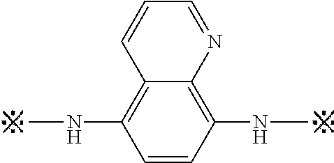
C1=CC(NC)=C2C(=C1NC)C=CC=N2
